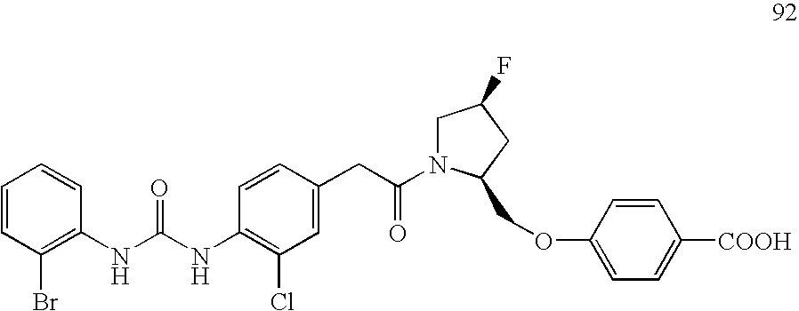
C1=CC(Br)=C(NC(NC2=C(Cl)C=C(CC(=O)N3CC(F)CC3COC3=CC=C([COOH])C=C3)C=C2)=O)C=C1
